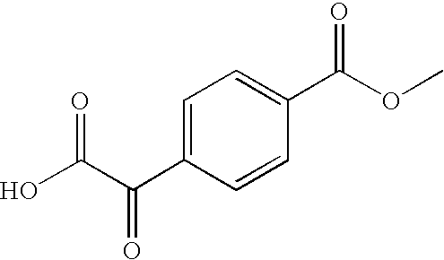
C1=C(C(C(O)=O)=O)C=CC(C(OC)=O)=C1
